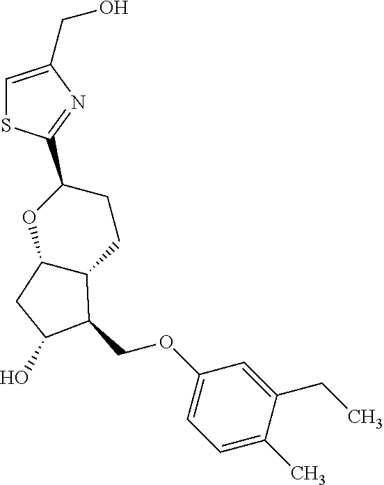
C1=C(CO)N=C(C2CCC3C(O2)CC(O)C3COC2=CC=C(C)C(CC)=C2)S1
